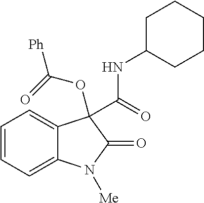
[Ph]C(=O)OC1(C(=O)NC2CCCCC2)C2=CC=CC=C2N([Me])C1=O
